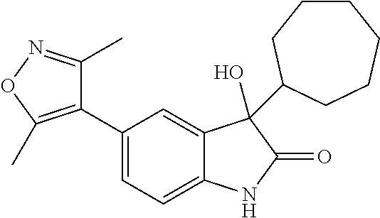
C1(C2=CC=C3C(=C2)C(O)(C2CCCCCC2)C(=O)N3)=C(C)ON=C1C
